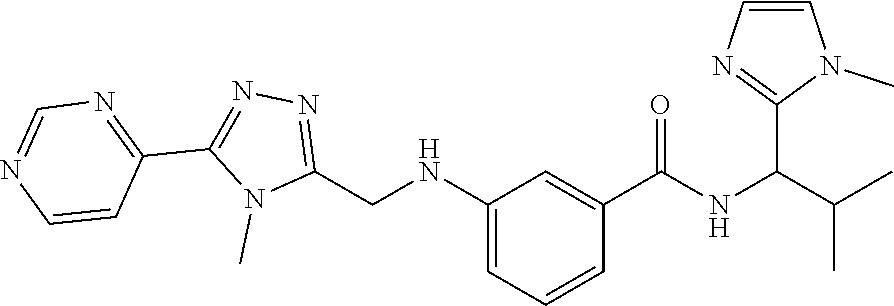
C1=NC=CC(C2=NN=C(CNC3=CC=CC(C(NC(C4=NC=CN4C)C(C)C)=O)=C3)N2C)=N1
